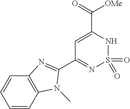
C1(C2=NS(=O)(=O)NC(C(=O)[OMe])=C2)=NC2=C(N1C)C=CC=C2
